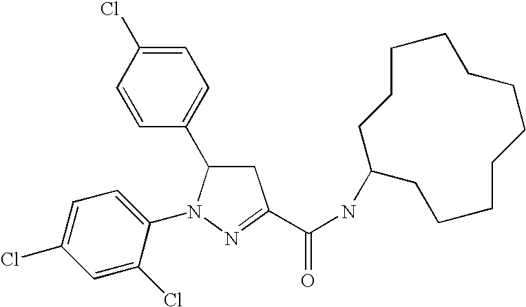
C1=C(Cl)C=CC(C2CC(C(=O)NC3CCCCCCCCCCC3)=NN2C2=CC=C(Cl)C=C2Cl)=C1
